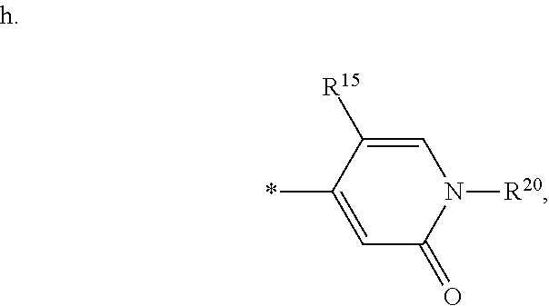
C1=C(*)C([R15])=CN([R20])C1=O
